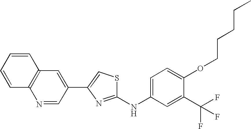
C1(NC2=CC=C(OCCCCC)C(C(F)(F)F)=C2)=NC(C2=CC3=C(N=C2)C=CC=C3)=CS1
